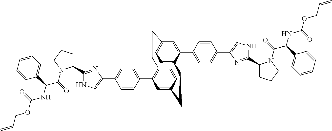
C1(C2=CC=C(C3=CNC(C4CCCN4C(C(NC(OCC=C)=O)C4=CC=CC=C4)=O)=N3)C=C2)=C2C=CC(=C1)CCC1=CC=C(C=C1C1=CC=C(C3=CNC(C4CCCN4C(C(NC(OCC=C)=O)C4=CC=CC=C4)=O)=N3)C=C1)CC2
